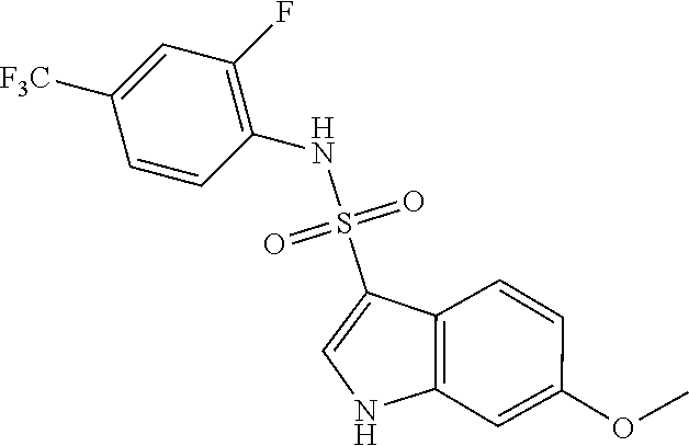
N(S(=O)(=O)C1=CNC2=C1C=CC(OC)=C2)C1=C(F)C=C([F3C])C=C1
